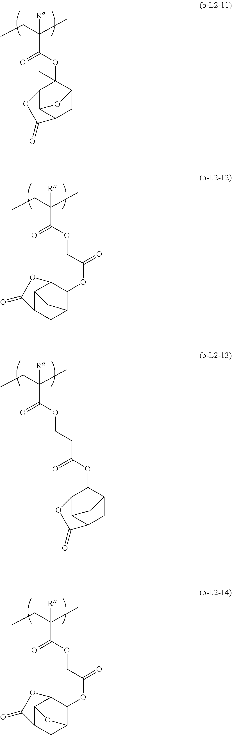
C(C(OC1(C)C2C3C(CC1O3)C(=O)O2)=O)(CC)(C)[Ra].C(C(OCC(OC1C2C3C(CC1C3)C(=O)O2)=O)=O)(CC)(C)[Ra].C(C(OCCC(OC1C2C3C(CC1C3)C(=O)O2)=O)=O)(CC)(C)[Ra].C(C(OCC(OC1C2C3C(CC1O3)C(=O)O2)=O)=O)(CC)(C)[Ra]
